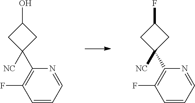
C1(C2([NC])CC(O)C2)=C(F)C=CC=N1.C1(C2([NC])CC(F)C2)=C(F)C=CC=N1
